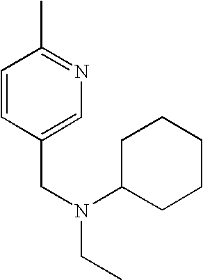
C1=CC(CN(CC)C2CCCCC2)=CN=C1C
